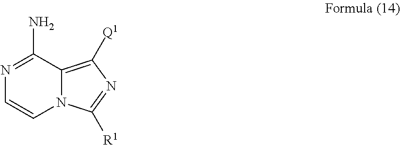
N12C(=C([Q1])N=C1[R1])C(N)=NC=C2
